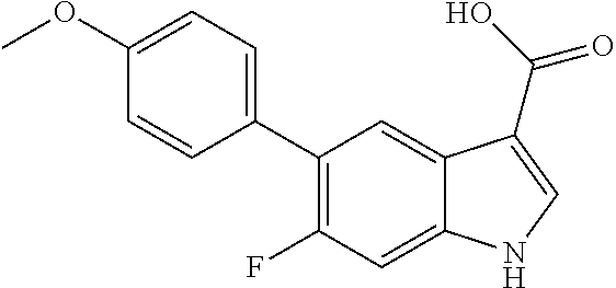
C1(C2=C(F)C=C3C(=C2)C(C(O)=O)=CN3)=CC=C(OC)C=C1
